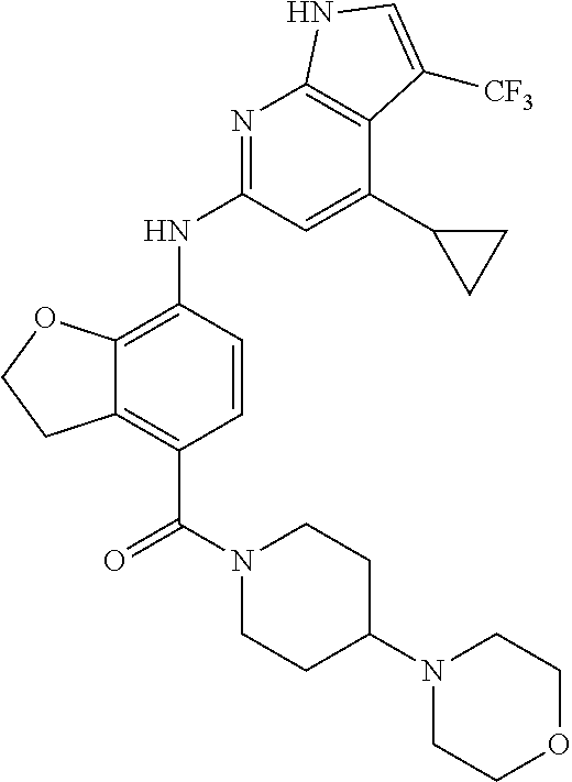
C12=C(C(N3CCC(N4CCOCC4)CC3)=O)C=CC(NC3=NC4=C(C(C5CC5)=C3)C([CF3])=CN4)=C1OCC2
